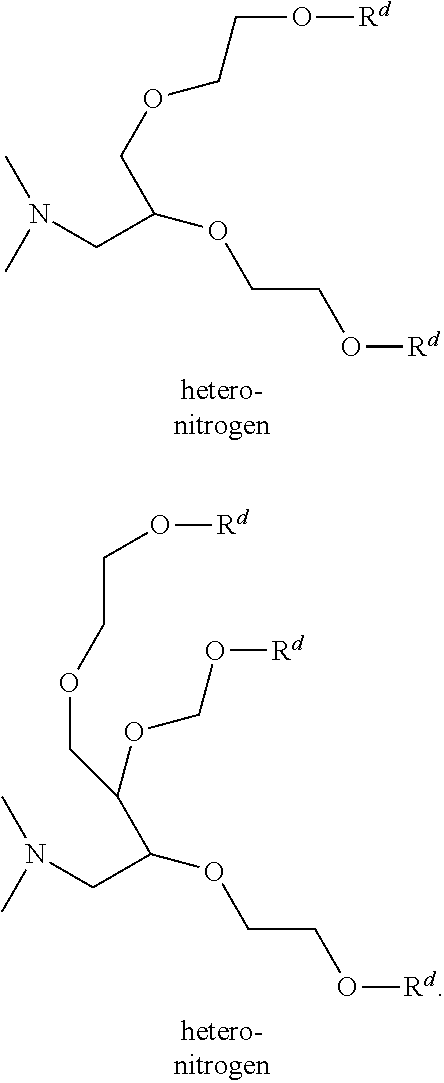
CN(C)CC(OCCO[Rd])COCCO[Rd].CN(C)CC(OCCO[Rd])C(OCO[Rd])COCCO[Rd]
